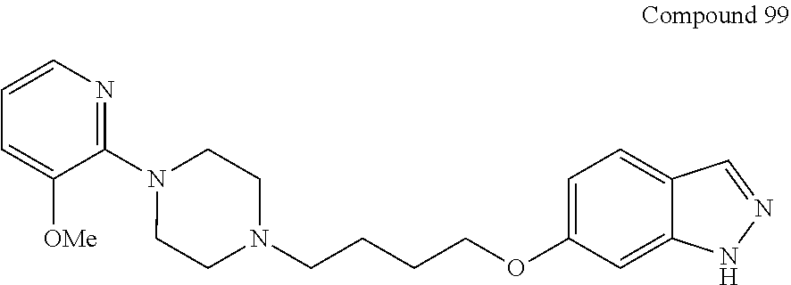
C1=CN=C(N2CCN(CCCCOC3=CC=C4C(=C3)NN=C4)CC2)C([OMe])=C1
